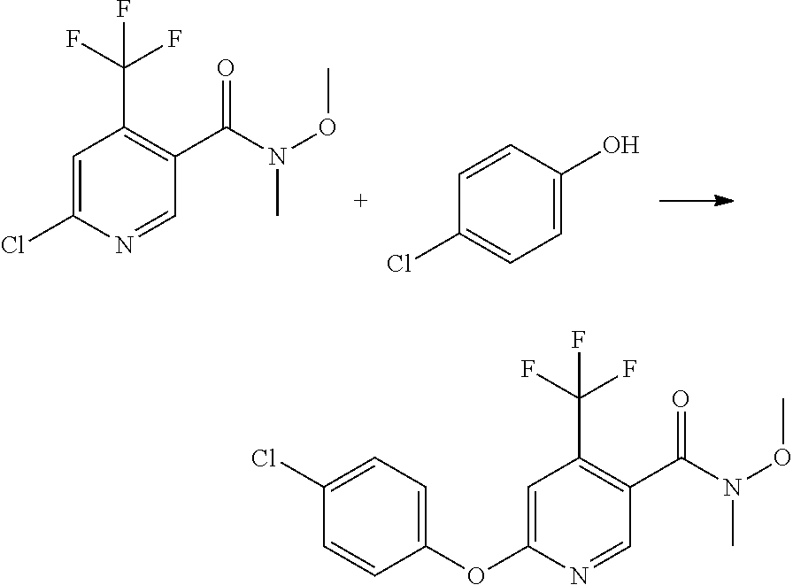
C1=C(Cl)N=CC(C(N(OC)C)=O)=C1C(F)(F)F.C1=CC(O)=CC=C1Cl.C1=C(OC2=CC=C(Cl)C=C2)N=CC(C(N(OC)C)=O)=C1C(F)(F)F
